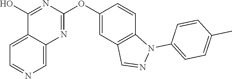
C12=CC=NC=C1N=C(OC1=CC3=C(C=C1)N(C1=CC=C(C)C=C1)N=C3)N=C2O
